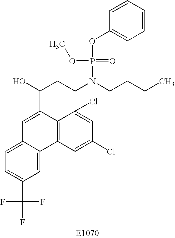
C1=C2C(=CC(C(F)(F)F)=C1)C1=C(C(C(O)CCN(CCCC)P(OC3=CC=CC=C3)(OC)=O)=C2)C(Cl)=CC(Cl)=C1
